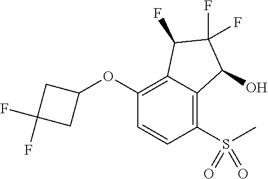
C1(OC2CC(F)(F)C2)=C2C(=C(S(=O)(C)=O)C=C1)C(O)C(F)(F)C2F
